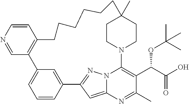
C1=CN=CC2=C1CCCCCCC1(C)CCN(C3=C(C(C(O)=O)OC(C)(C)C)C(C)=NC4=CC(=NN43)C3=CC2=CC=C3)CC1
